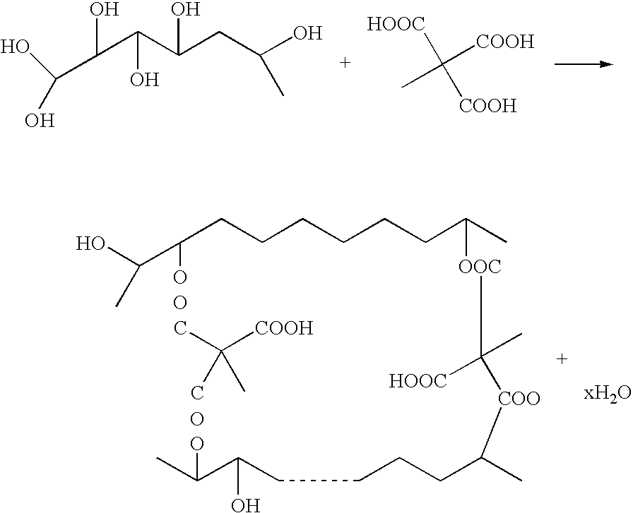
[HOOC]C([COOH])([COOH])C.C(C(O)C(O)O)(C(O)CC(O)C)O.OC(C(O)CCCCCCC(C)[OOC]C(C)([HOOC])[COO]C(C)CCCCC(C(C)O)O)C.CC([COOH])(C)C.O.O
